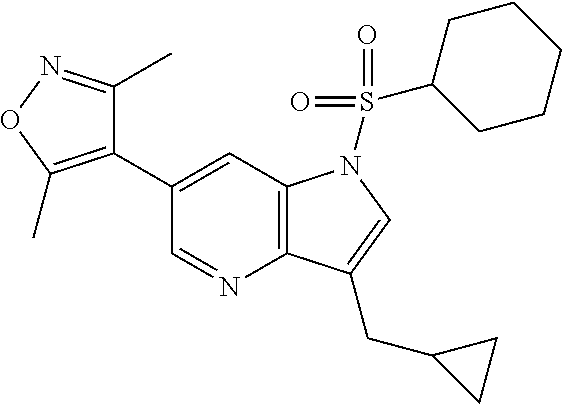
C1(C2=C(C)ON=C2C)=CC2=C(N=C1)C(CC1CC1)=CN2S(=O)(=O)C1CCCCC1
